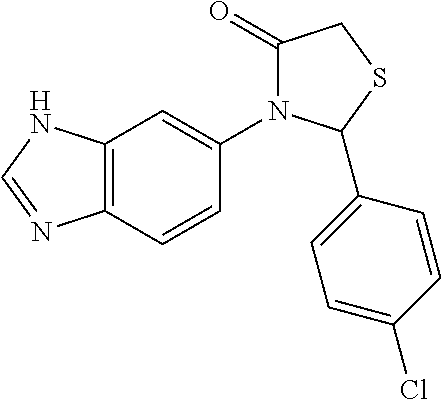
C12=C(C=CC(N3C(=O)CSC3C3=CC=C(Cl)C=C3)=C1)N=CN2
